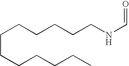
C(CCCCCC)CCCCCNC=O
